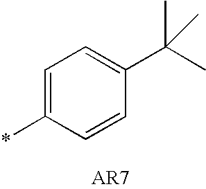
C1=C(*)C=CC(C(C)(C)C)=C1
